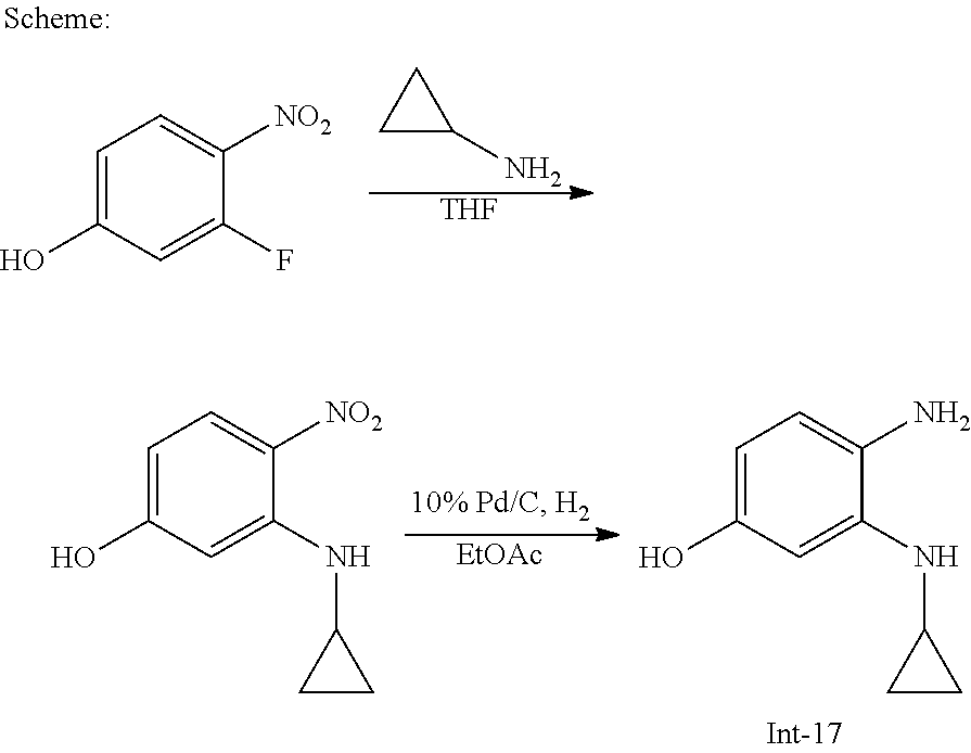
C1=C(O)C=C(F)C([NO2])=C1.C1C(N)C1.[THF].[EtOAc].C1=C(O)C=C(NC2CC2)C(N)=C1.C1=C(O)C=C(NC2CC2)C([NO2])=C1
